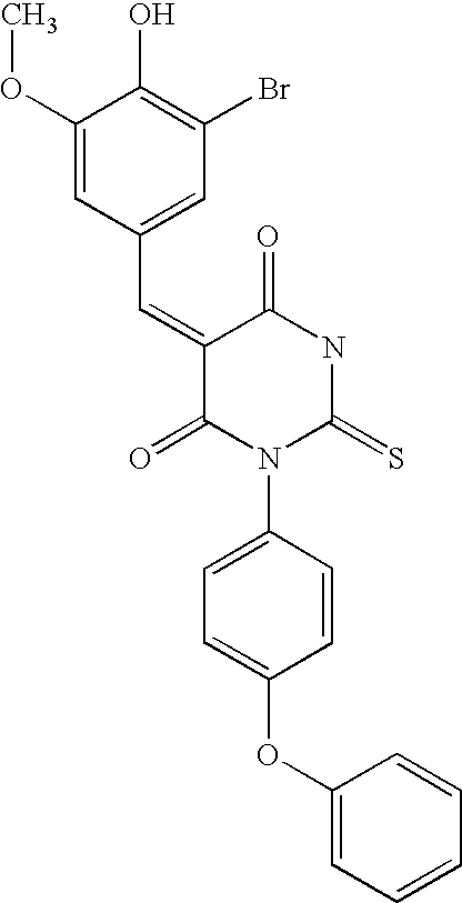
C1=CC=C(OC2=CC=C(N3C(=S)NC(=O)C(=CC4=CC(Br)=C(O)C(OC)=C4)C3=O)C=C2)C=C1
